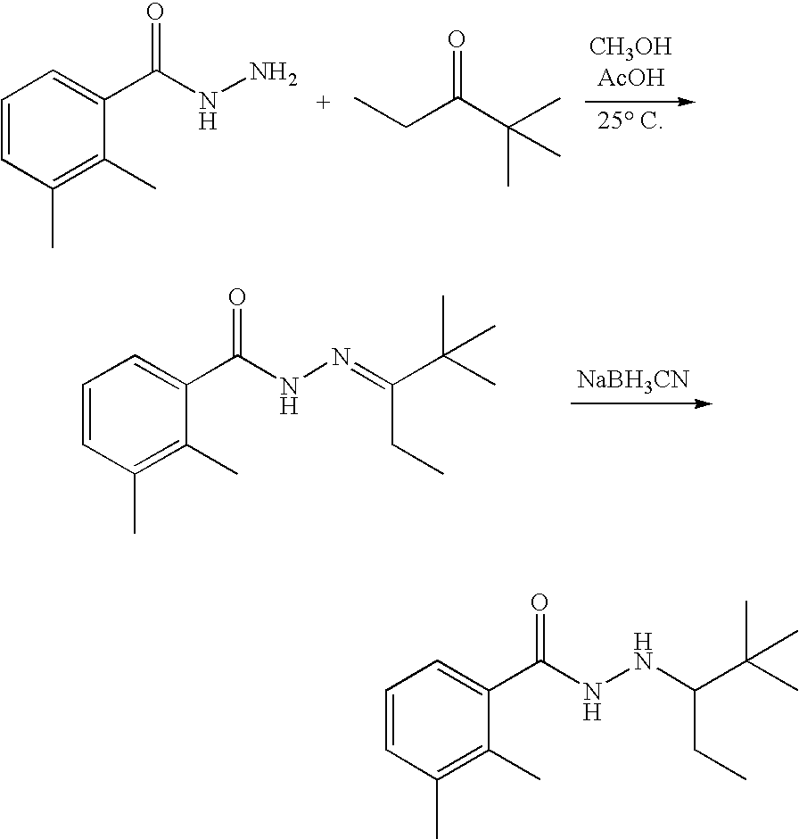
C1=CC(C)=C(C)C(C(NN)=O)=C1.CCC(C(C)(C)C)=O.[NaBH3CN].C1=CC(C)=C(C)C(C(NN=C(C(C)(C)C)CC)=O)=C1.C1=CC(C)=C(C)C(C(NNC(C(C)(C)C)CC)=O)=C1
